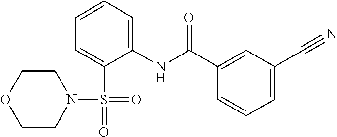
C1=C(C(=O)NC2=CC=CC=C2S(=O)(=O)N2CCOCC2)C=CC=C1C#N
